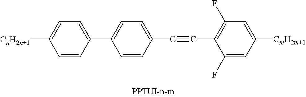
C1([CnH2n+1])=CC=C(C2=CC=C(C#CC3=C(F)C=C([CmH2m+1])C=C3F)C=C2)C=C1
